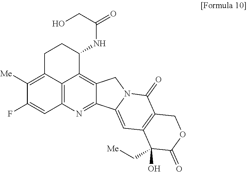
OCC(NC1CCC2=C([Me])C(F)=CC3=C2C1=C1C(=N3)C2=CC3=C(C(=O)N2C1)COC(=O)C3(O)C[Me])=O
